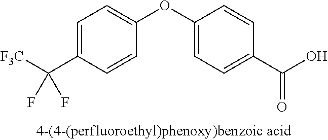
C1=C(C([F3C])(F)F)C=CC(OC2=CC=C(C(O)=O)C=C2)=C1
